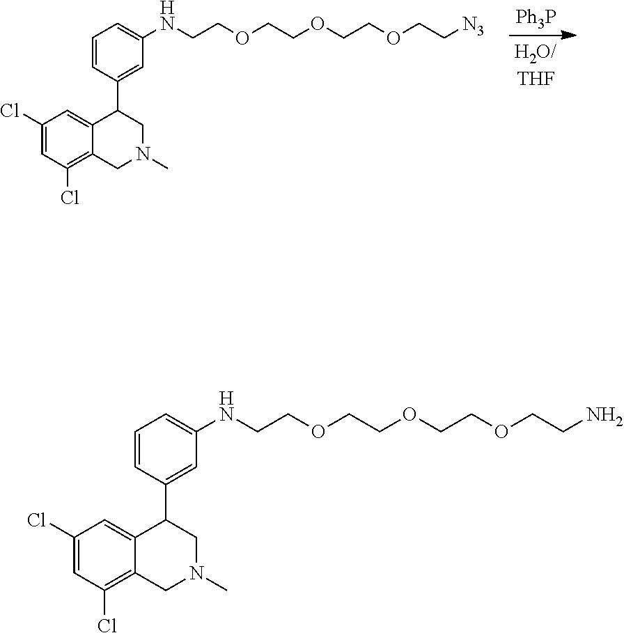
[Ph3P].C1(Cl)=CC(Cl)=C2C(=C1)C(C1=CC(NCCOCCOCCOCC[N3])=CC=C1)CN(C)C2.C1(Cl)=CC(Cl)=C2C(=C1)C(C1=CC(NCCOCCOCCOCCN)=CC=C1)CN(C)C2
